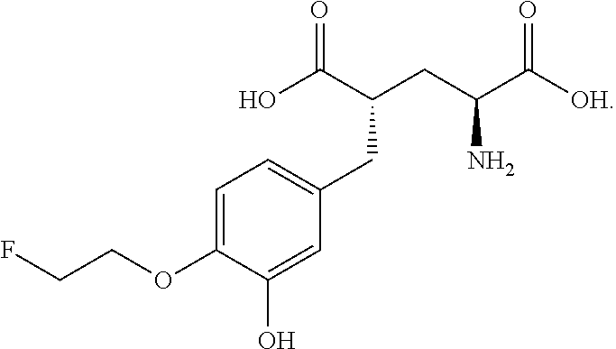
FCCOC1=CC=C(CC(C(O)=O)CC(C([OH])=O)N)C=C1O
